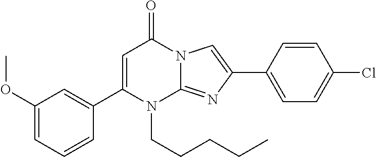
C1(C2=CC(OC)=CC=C2)=CC(=O)N2C(=NC(C3=CC=C(Cl)C=C3)=C2)N1CCCCC
